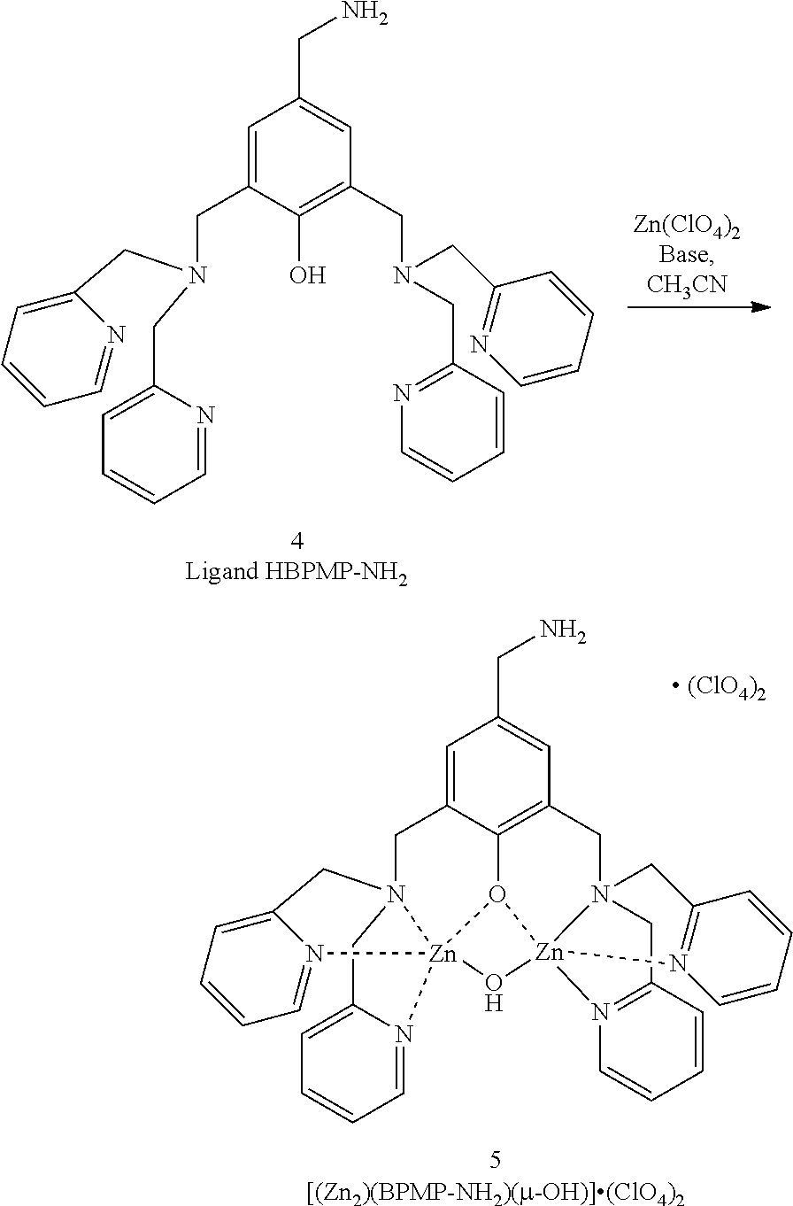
C1=C2C3=C(C=C1CN)CN14CC5=N(C=CC=C5)[Zn]15(O3[Zn]13(N(C2)(CC2=CC=CC=N21)CC1=CC=CC=N13)O5)N1=C(C4)C=CC=C1.C1=C(CN(CC2=CC=CC=N2)CC2=CC=CC=N2)C(O)=C(CN(CC2=NC=CC=C2)CC2=NC=CC=C2)C=C1CN
